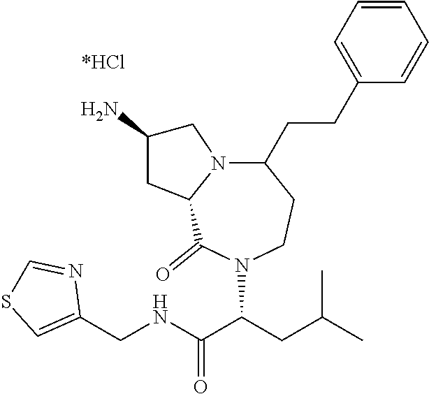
C1(CNC(C(CC(C)C)N2C(=O)C3N(CC(N)C3)C(CCC3=CC=CC=C3)CC2)=O)=CSC=N1
